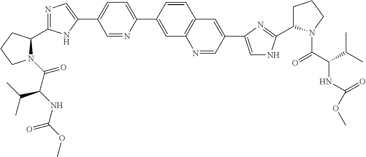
N1(C(=O)C(NC(OC)=O)C(C)C)C(C2=NC=C(C3=CC=C(C4=CC5=C(C=C4)C=C(C4=CNC(C6CCCN6C(C(C(C)C)NC(OC)=O)=O)=N4)C=N5)N=C3)N2)CCC1
